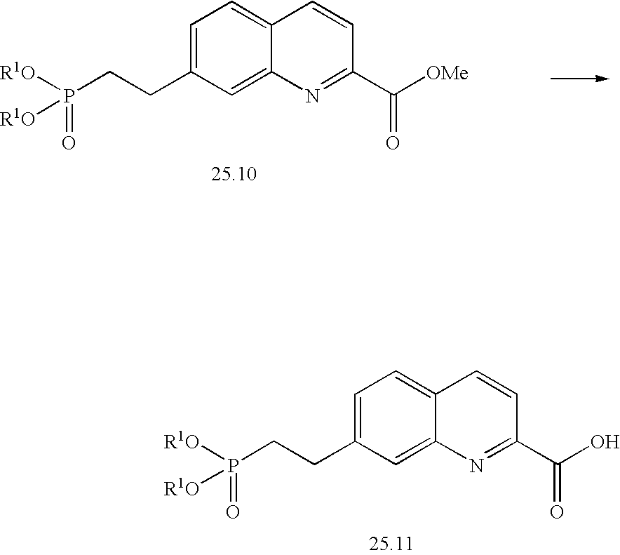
[R1O]P(CCC1=CC=C2C(=C1)N=C(C(O)=O)C=C2)([R1O])=O.[R1O]P(CCC1=CC=C2C(=C1)N=C(C([OMe])=O)C=C2)([R1O])=O
